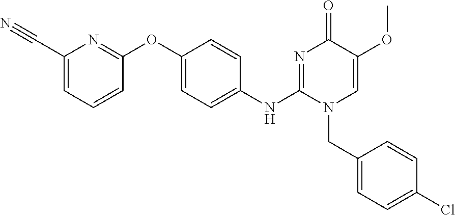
C1(C#N)=CC=CC(OC2=CC=C(NC3=NC(=O)C(OC)=CN3CC3=CC=C(Cl)C=C3)C=C2)=N1
